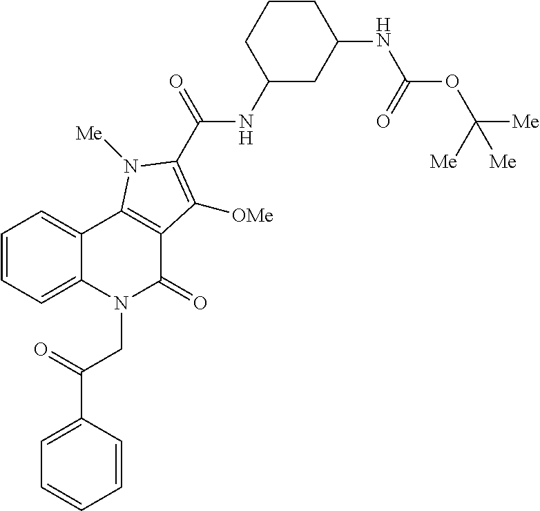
C1=CC(C(=O)CN2C(=O)C3=C(C4=CC=CC=C24)N([Me])C(C(=O)NC2CC(NC(OC([Me])([Me])[Me])=O)CCC2)=C3[OMe])=CC=C1
